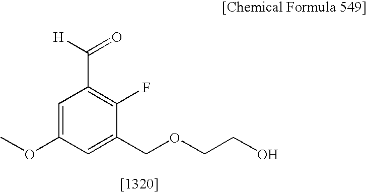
C1=C(OC)C=C(COCCO)C(F)=C1C([H])=O
